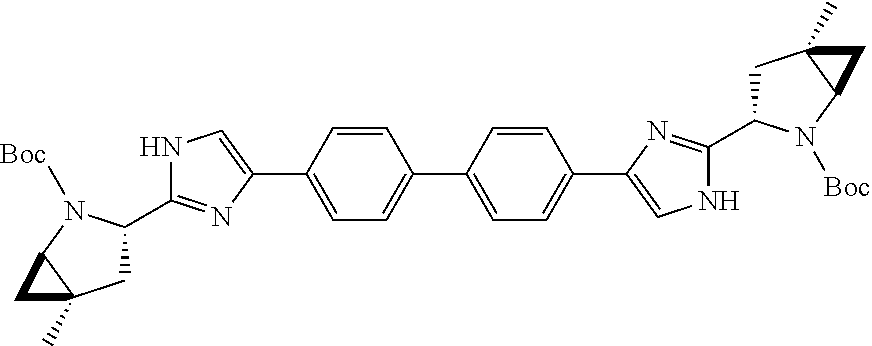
C1=C(C2=CNC(C3CC4(C)C(N3[Boc])C4)=N2)C=CC(C2=CC=C(C3=CNC(C4CC5(C)C(N4[Boc])C5)=N3)C=C2)=C1
